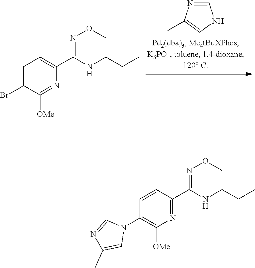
C1=C(Br)C([OMe])=NC(C2=NOCC(CC)N2)=C1.C1=NC(C)=CN1.C1=CC(C2=NOCC(CC)N2)=NC([OMe])=C1N1C=NC(C)=C1
